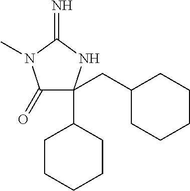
C1(=O)C(CC2CCCCC2)(C2CCCCC2)NC(=N)N1C
